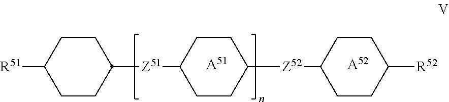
C1CC([R51])CCC1[Z51]C1CCC([Z52]C2CCC([R52])CC2)CC1.[A51].[A52]
